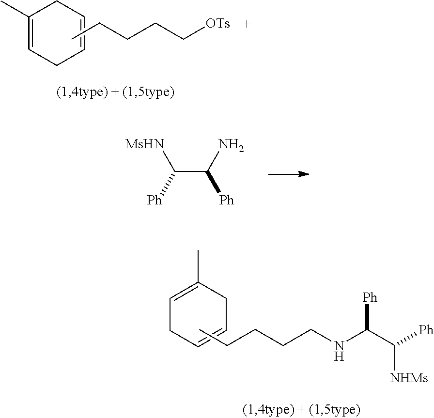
C(C(N)[Ph])([MsHN])[Ph].C1(C)=CCC=CC1.CCCCC[OTs].C1=C(C)CC=CC1.CCCCCNC(C([Ph])[NHMs])[Ph]
